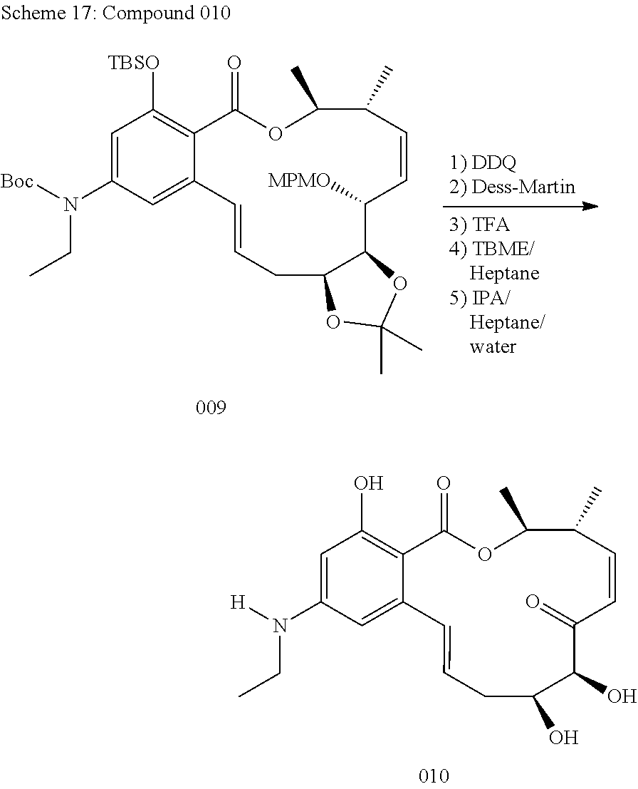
[TBSO]C1=C2C(=O)OC(C)C(C)C=CC([MPMO])C3C(CC=CC2=CC(N([Boc])CC)=C1)OC(C)(C)O3.OC1=C2C(=O)OC(C)C(C)C=CC(=O)C(O)C(O)CC=CC2=CC(N([H])CC)=C1
